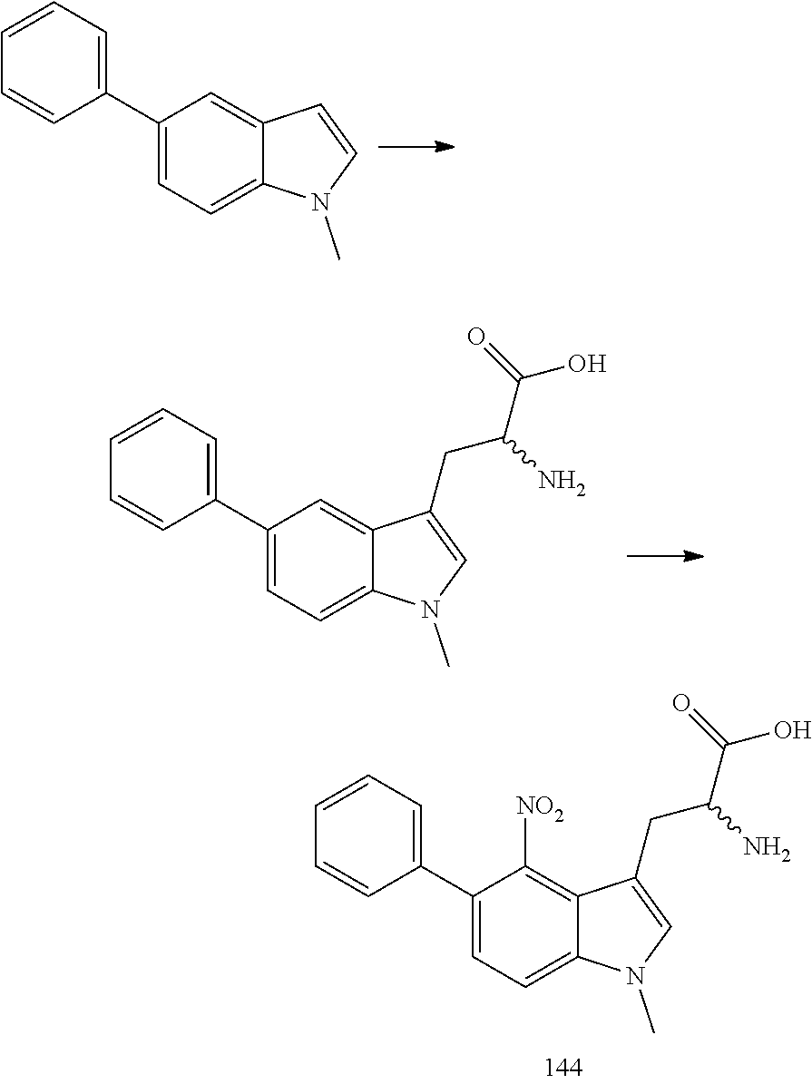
C1=CC=C(C2=CC=C3C(=C2[NO2])C(CC(C(O)=O)N)=CN3C)C=C1.C1=CC=C(C2=CC=C3C(=C2)C=CN3C)C=C1.C1=CC=C(C2=CC=C3C(=C2)C(CC(C(O)=O)N)=CN3C)C=C1
